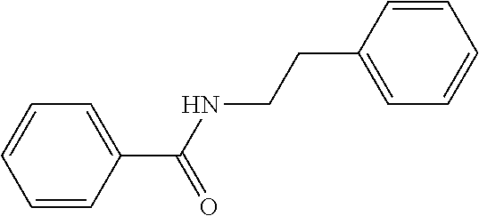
C1=CC=CC(C(NCCC2=CC=CC=C2)=O)=C1
